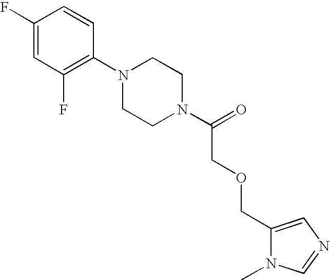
C1(F)=CC(F)=C(N2CCN(C(=O)COCC3=CN=CN3C)CC2)C=C1
